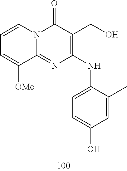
C1=CC=C([OMe])C2=NC(NC3=CC=C(O)C=C3C)=C(CO)C(=O)N12
